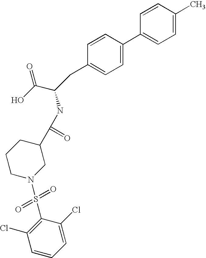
C1=CC(C)=CC=C1C1=CC=C(CC(C(O)=O)NC(C2CCCN(S(=O)(=O)C3=C(Cl)C=CC=C3Cl)C2)=O)C=C1
